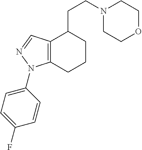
C12=C(CCCC1CCN1CCOCC1)N(C1=CC=C(F)C=C1)N=C2
